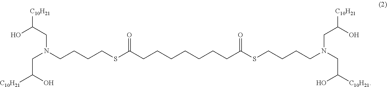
C(N(CCCCSC(CCCCCCCC(SCCCCN(CC([C10H21])O)CC(O)[C10H21])=O)=O)CC(O)[C10H21])C([C10H21])O
